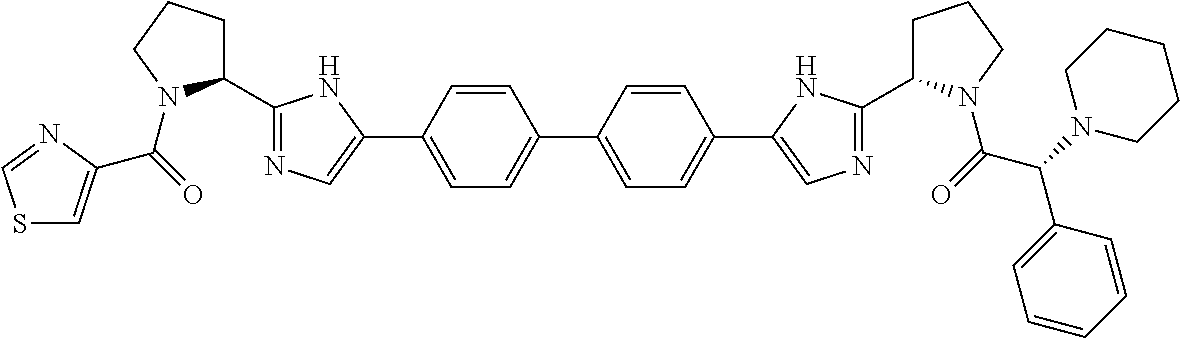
C1(C2=NC=C(C3=CC=C(C4=CC=C(C5=CN=C(C6CCCN6C(=O)C(N6CCCCC6)C6=CC=CC=C6)N5)C=C4)C=C3)N2)CCCN1C(=O)C1=CSC=N1
